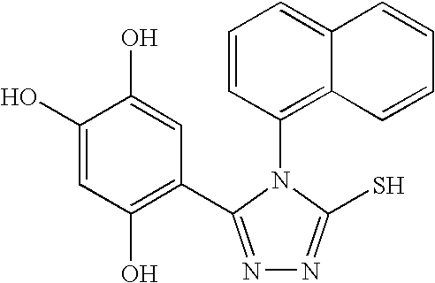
N1=C(C2=C(O)C=C(O)C(O)=C2)N(C2=C3C(=CC=C2)C=CC=C3)C(S)=N1
